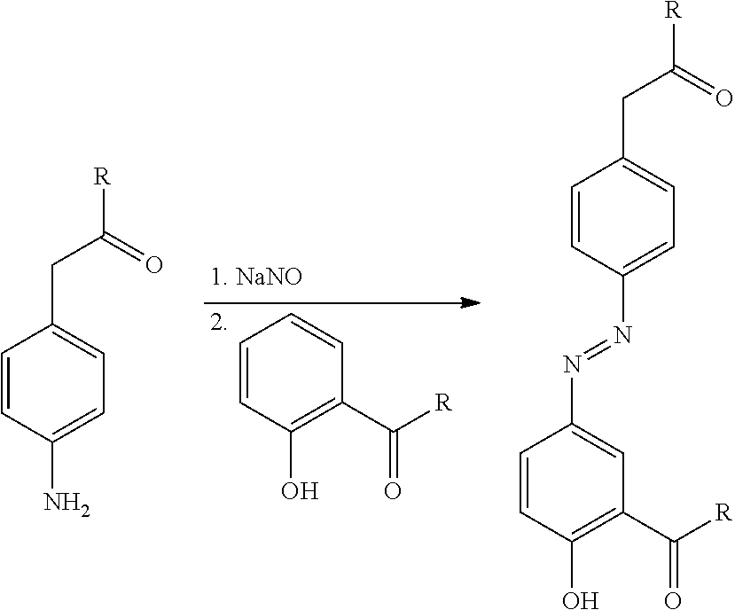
C1=CC(N)=CC=C1CC([R])=O.C1=CC(O)=C(C([R])=O)C=C1.C1=CC(N=NC2=CC(C([R])=O)=C(O)C=C2)=CC=C1CC([R])=O
